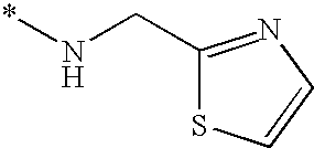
C1(CN*)=NC=CS1
